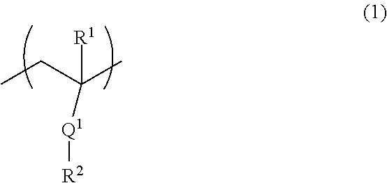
CCC(C)([R1])[Q1][R2]
